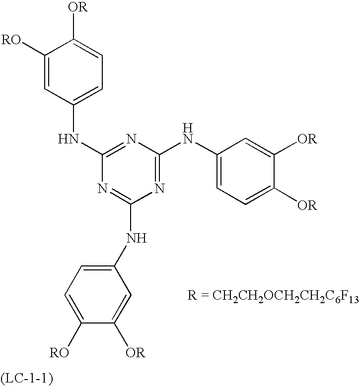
C1=C([RO])C([OR])=CC(NC2=NC(NC3=CC=C([OR])C([RO])=C3)=NC(NC3=CC=C([OR])C([OR])=C3)=N2)=C1
